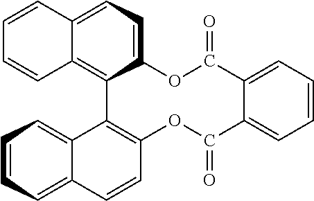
C12=CC=C3C(=C1C1=C(OC(=O)C4=CC=CC=C4C(=O)O2)C=CC2=CC=CC=C12)C=CC=C3
